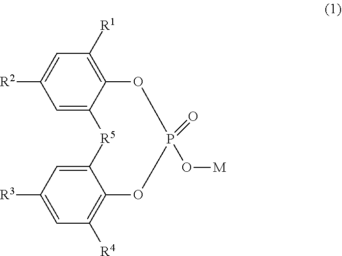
C1=C2C(=C([R1])C=C1[R2])OP(=O)(O[M])OC1=C([R4])C=C([R3])C=C1[R5]2
